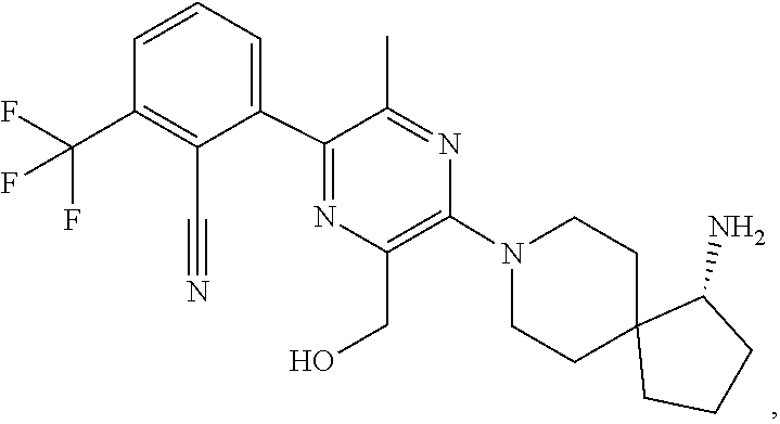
C1C2(CCCC2N)CCN(C2=C(CO)N=C(C3=CC=CC(C(F)(F)F)=C3C#N)C(C)=N2)C1
